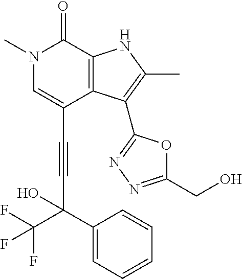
C(C1=CN(C)C(=O)C2=C1C(C1=NN=C(CO)O1)=C(C)N2)#CC(C1=CC=CC=C1)(O)C(F)(F)F
